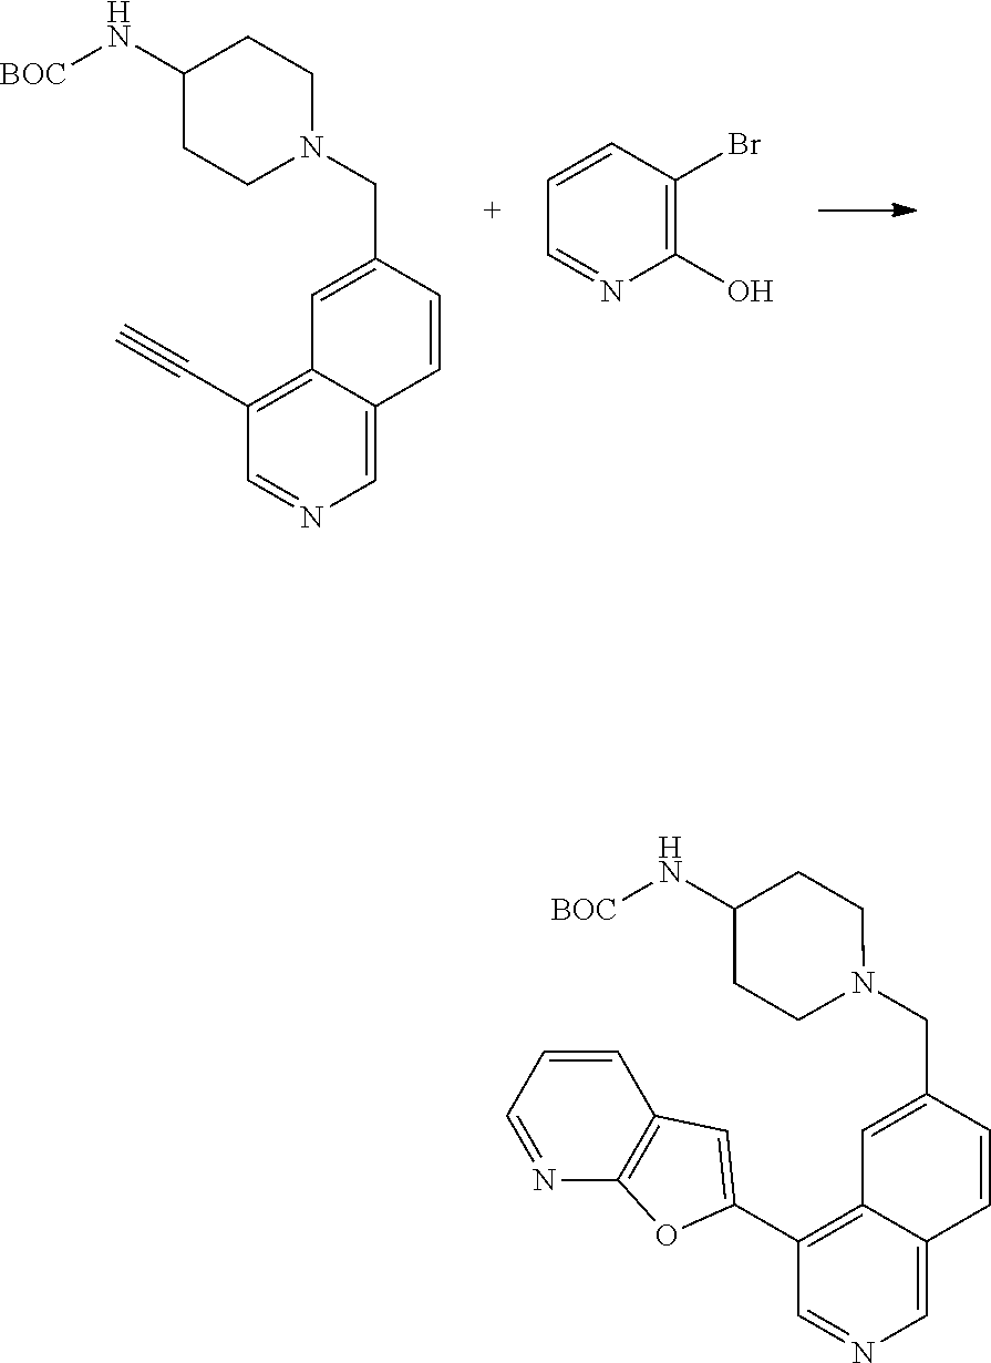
C1(C#C)=C2C(=CN=C1)C=CC(CN1CCC(N[BOC])CC1)=C2.C1=CC(Br)=C(O)N=C1.C1(C2=CC3=C(O2)N=CC=C3)=C2C(=CN=C1)C=CC(CN1CCC(N[BOC])CC1)=C2
